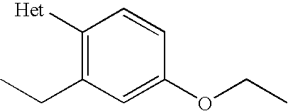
C1([Het])=C(CC)C=C(OCC)C=C1
